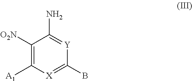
C1(B)=[X]C([A1])=C([O2N])C(N)=[Y]1
